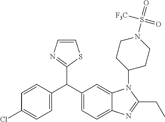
C1(Cl)=CC=C(C(C2=CC=C3C(=C2)N(C2CCN(S(=O)([F3C])=O)CC2)C(CC)=N3)C2=NC=CS2)C=C1
